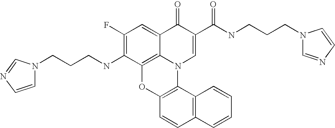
C1(F)=C(NCCCN2C=CN=C2)C2=C3C(=C1)C(=O)C(C(NCCCN1C=NC=C1)=O)=CN3C1=C(O2)C=CC2=C1C=CC=C2
